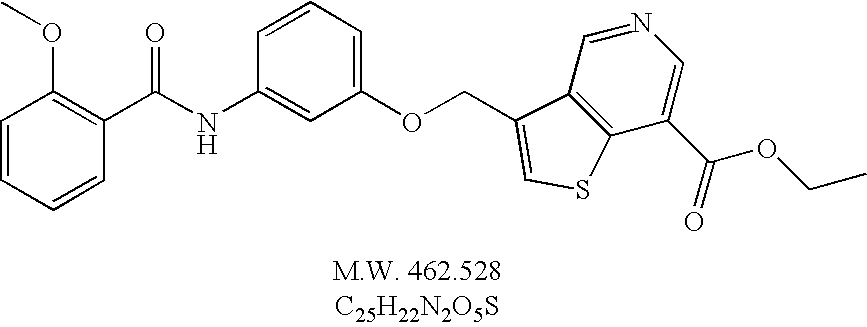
C1=CC=CC(C(NC2=CC(OCC3=CSC4=C3C=NC=C4C(=O)OCC)=CC=C2)=O)=C1OC
